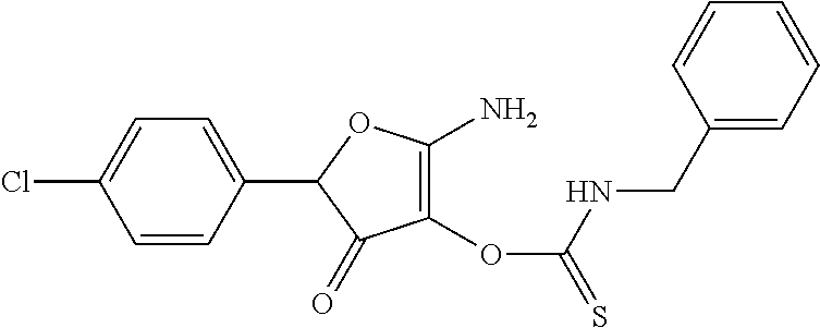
C1(C2=CC=C(Cl)C=C2)C(=O)C(OC(=S)NCC2=CC=CC=C2)=C(N)O1
